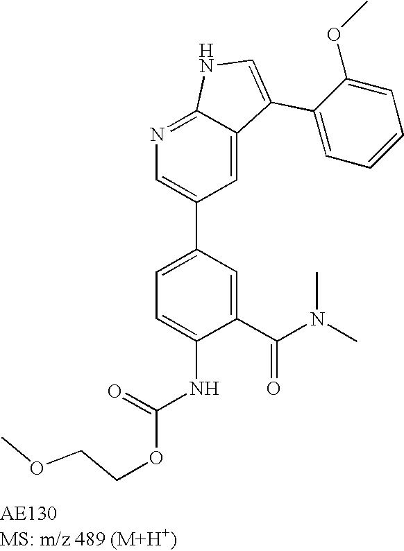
N1=C2C(=CC(C3=CC=C(NC(OCCOC)=O)C(C(N(C)C)=O)=C3)=C1)C(C1=CC=CC=C1OC)=CN2
